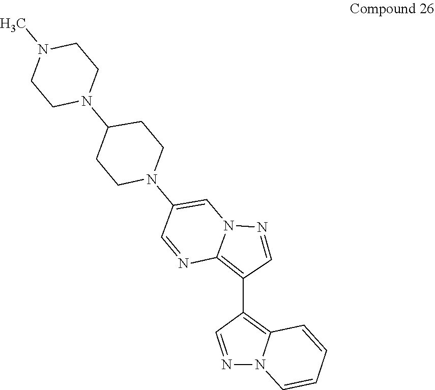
N1(C)CCN(C2CCN(C3=CN4C(=C(C5=C6N(N=C5)C=CC=C6)C=N4)N=C3)CC2)CC1
